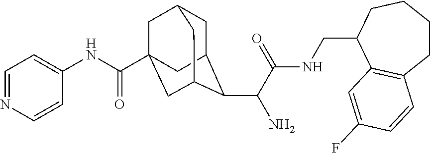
C1C2C(C(C(NCC3C4=C(CCCC3)C=CC(F)=C4)=O)N)C3CC(C(NC4=CC=NC=C4)=O)(CC1C3)C2
